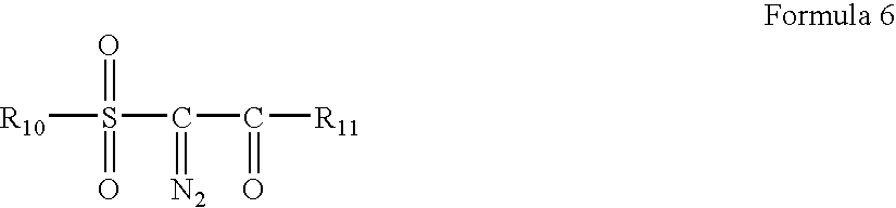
[R10]S(=O)(=O)C(C([R11])=O)=[N2]
